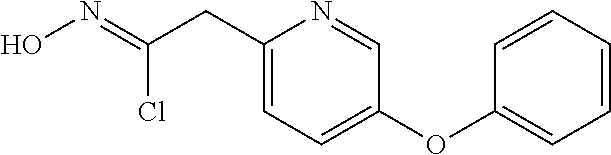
C1(CC(=NO)Cl)=CC=C(OC2=CC=CC=C2)C=N1
